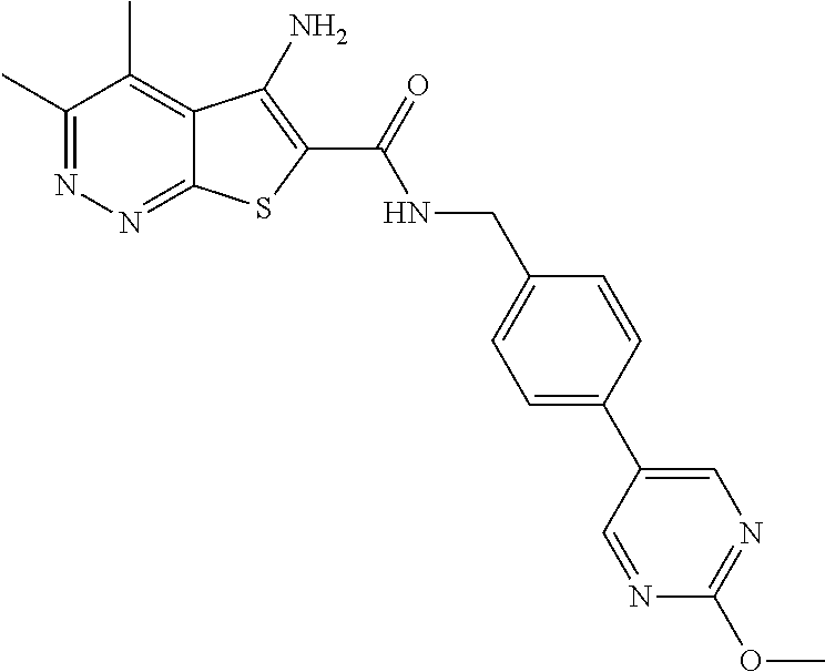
C1(C)=NN=C2C(=C1C)C(N)=C(C(=O)NCC1=CC=C(C3=CN=C(OC)N=C3)C=C1)S2
